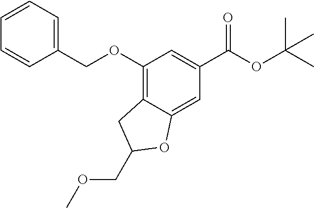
C1(OCC2=CC=CC=C2)=C2C(=CC(C(OC(C)(C)C)=O)=C1)OC(COC)C2
